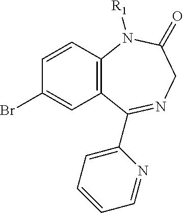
C1=CC2=C(C=C1Br)C(C1=CC=CC=N1)=NCC(=O)N2[R1]
